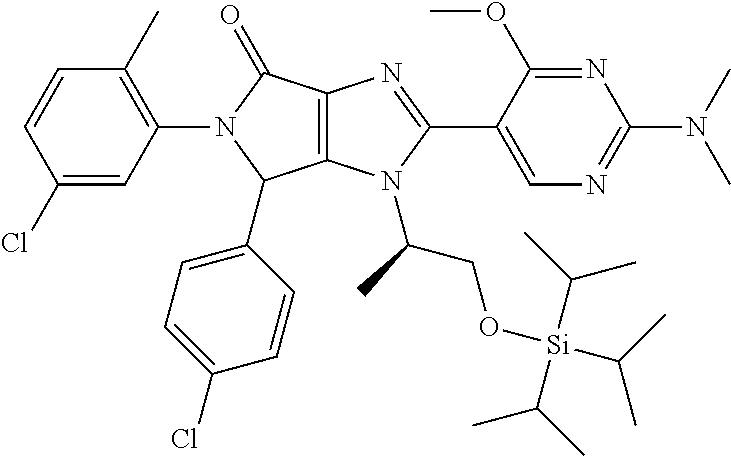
C12=C(N(C(C)CO[Si](C(C)C)(C(C)C)C(C)C)C(C3=CN=C(N(C)C)N=C3OC)=N1)C(C1=CC=C(Cl)C=C1)N(C1=C(C)C=CC(Cl)=C1)C2=O
